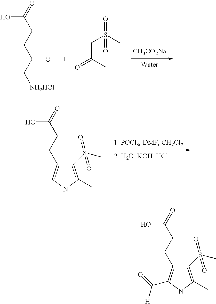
[CH3CO2Na].C(CCC(C[NH2HCl])=O)(O)=O.O=C(C)CS(C)(=O)=O.C1(S(C)(=O)=O)=C(C)NC=C1CCC(=O)O.C1(S(C)(=O)=O)=C(C)NC(C(=O)[H])=C1CCC(=O)O
